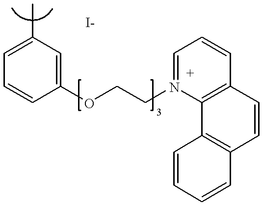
C1=C(C)C=C(OCCN2=CC=CC3=C2C2=C(C=C3)C=CC=C2)C=C1
